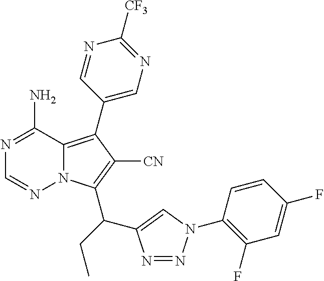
C1(C2=C3N(C(C(C4=CN(C5=C(F)C=C(F)C=C5)N=N4)CC)=C2[CN])N=CN=C3N)=CN=C([CF3])N=C1
